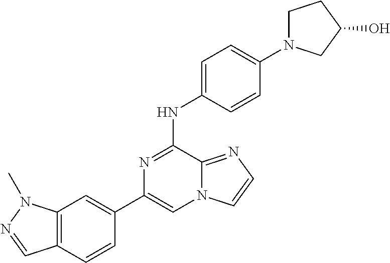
C1(C2=CC3=C(C=C2)C=NN3C)=CN2C(=NC=C2)C(NC2=CC=C(N3CCC(O)C3)C=C2)=N1
